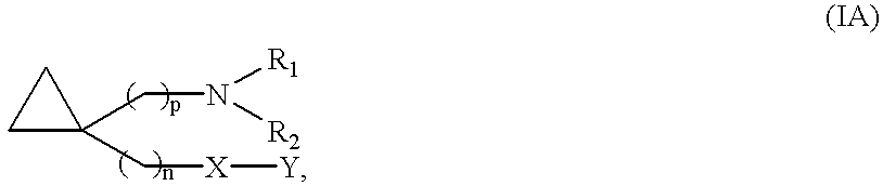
C1CC1(CN([R1])[R2])C[X][Y]
